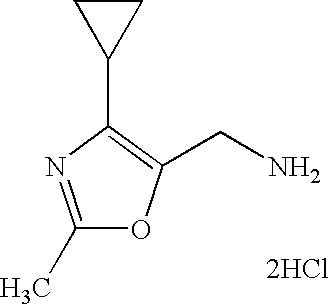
[2HCl].C(N)C1=C(C2CC2)N=C(C)O1
